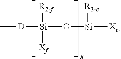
C[D][Si]([R2-f])([Xf])O[Si]([Xe])[R3-e]
